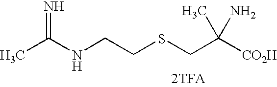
CC(NCCSCC([CO2H])(C)N)=N.[2TFA]
